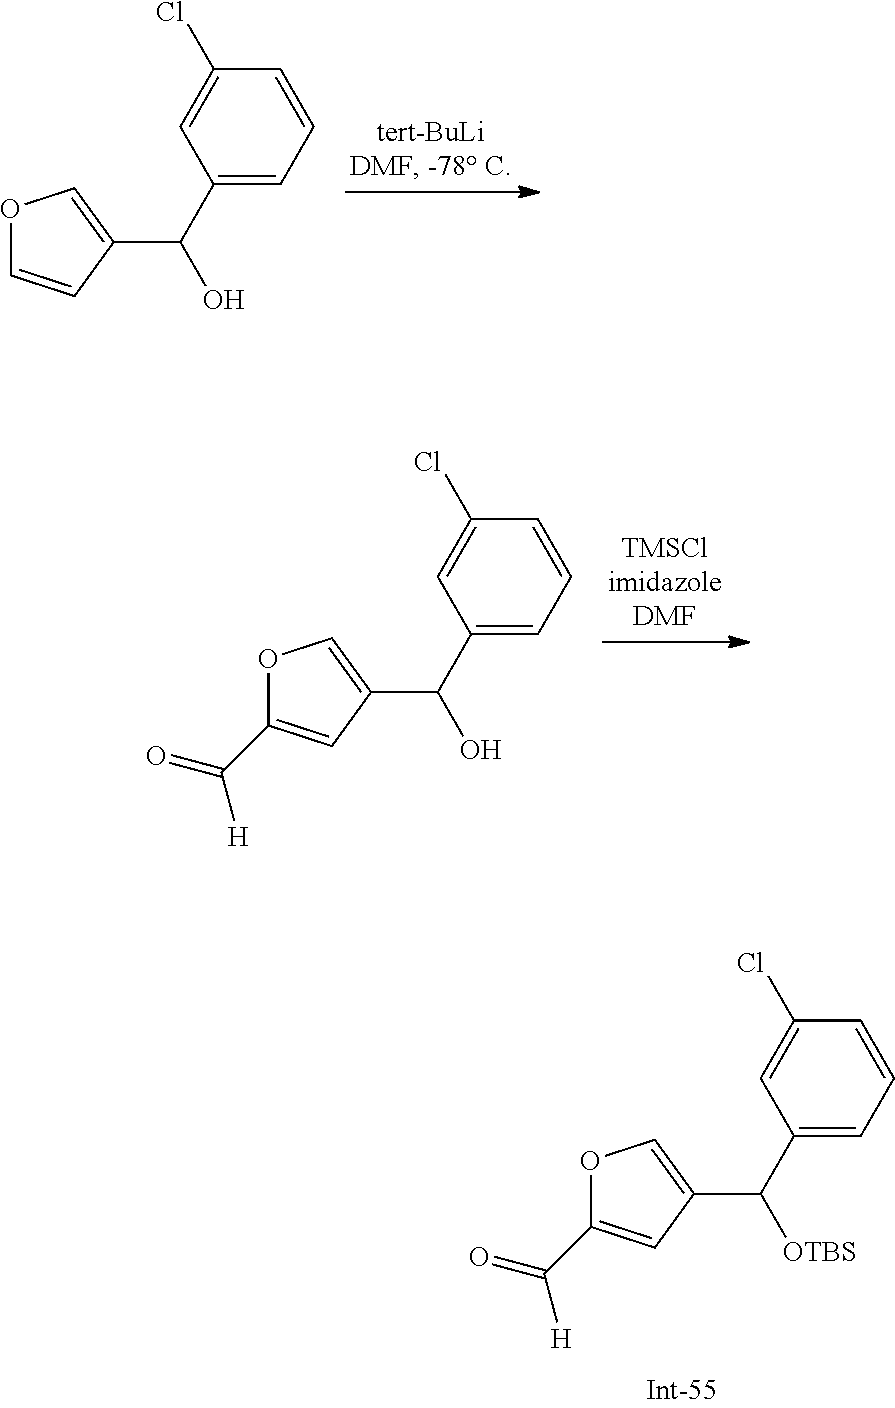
O1C=CC(C(C2=CC=CC(Cl)=C2)O)=C1.O1C(C(=O)[H])=CC(C(C2=CC=CC(Cl)=C2)O)=C1.O1C(C(=O)[H])=CC(C(C2=CC=CC(Cl)=C2)[OTBS])=C1
